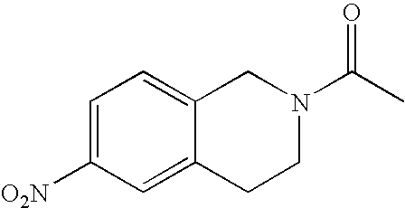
C1=C([O2N])C=C2C(=C1)CN(C(C)=O)CC2
